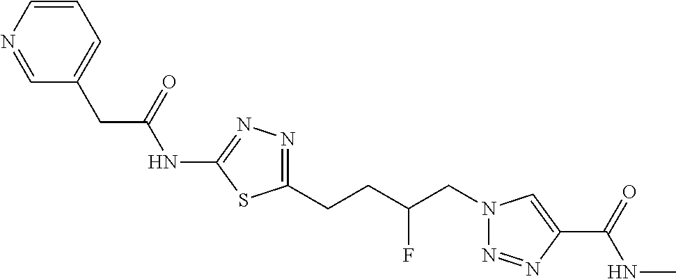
C1(NC(=O)CC2=CC=CN=C2)=NN=C(CCC(CN2N=NC(C(=O)NC)=C2)F)S1
